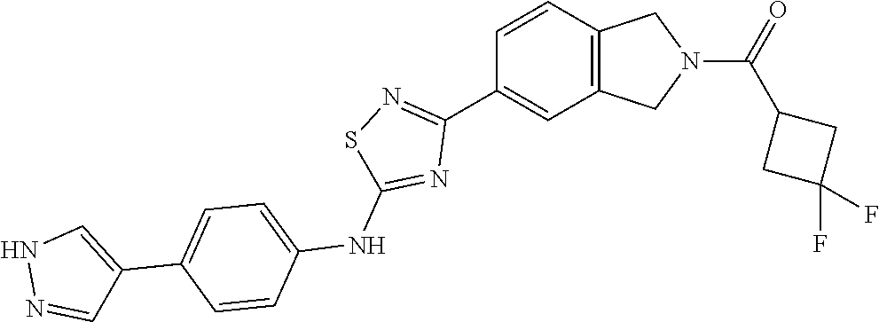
C1(C2=NSC(NC3=CC=C(C4=CNN=C4)C=C3)=N2)=CC2=C(C=C1)CN(C(=O)C1CC(F)(F)C1)C2
